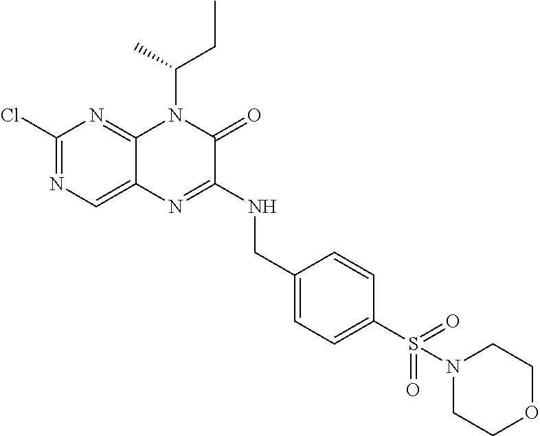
C1(Cl)=NC=C2C(=N1)N(C(CC)C)C(=O)C(NCC1=CC=C(S(N3CCOCC3)(=O)=O)C=C1)=N2
